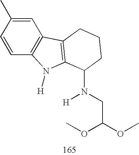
C1=C(C)C=CC2=C1C1=C(N2[H])C(N([H])CC(OC)OC)CCC1
